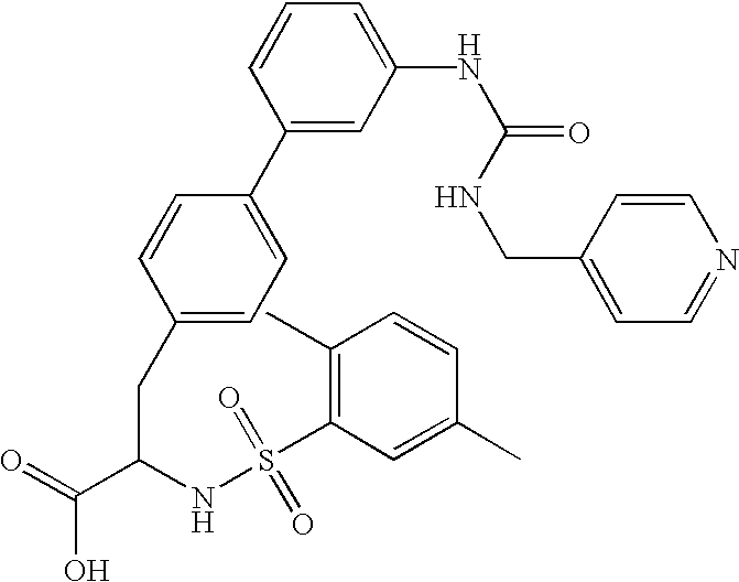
C1(CC(C(=O)O)NS(C2=C(C)C=CC(C)=C2)(=O)=O)=CC=C(C2=CC(NC(=O)NCC3=CC=NC=C3)=CC=C2)C=C1
